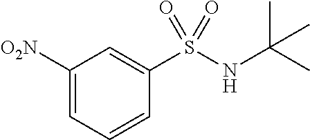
[O2N]C1=CC=CC(S(NC(C)(C)C)(=O)=O)=C1
